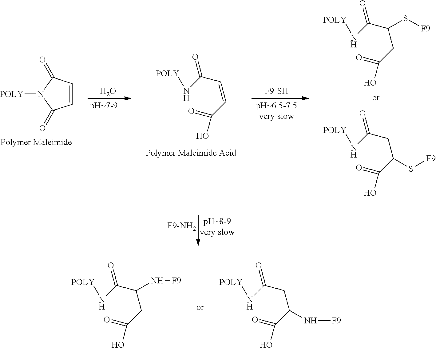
C1=CC(=O)N([POLY])C1=O.O.[F9-SH].[POLY]NC(C=CC(=O)O)=O.[F9-NH2].[POLY]NC(C(S[F9])CC(=O)O)=O.[POLY]NC(CC(C(=O)O)S[F9])=O.[POLY]NC(C(N[F9])CC(=O)O)=O.[POLY]NC(CC(C(=O)O)N[F9])=O
